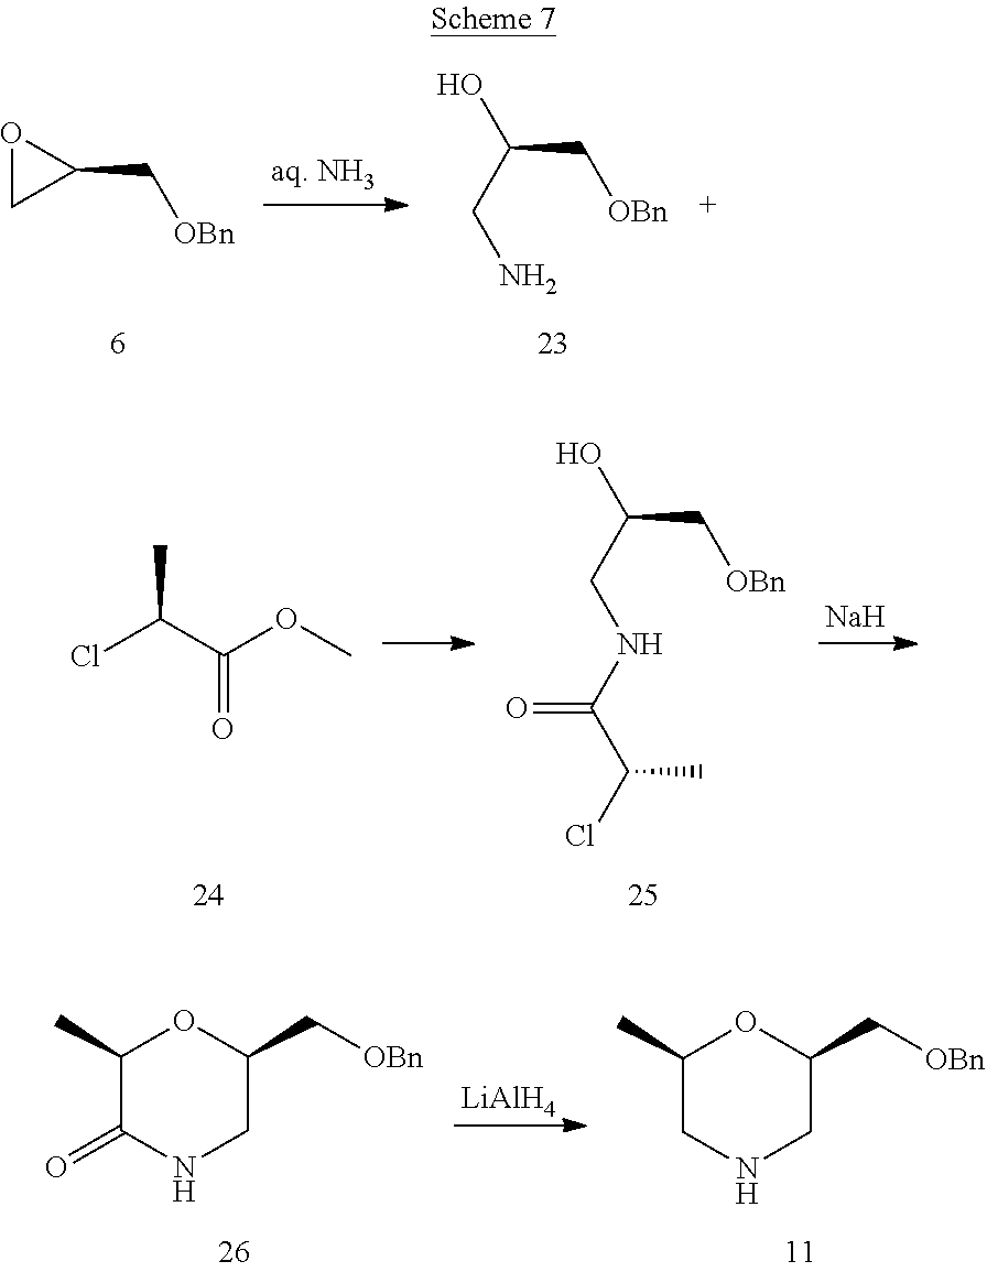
O1CC1C[OBn].OC(CN)C[OBn].[Na].ClC(C(=O)OC)C.OC(CNC(=O)C(Cl)C)C[OBn].[LiAlH4].C1(C)C(=O)NCC(C[OBn])O1.C1(C)CNCC(C[OBn])O1
